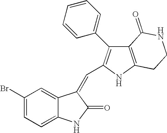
C1(Br)=CC=C2C(=C1)C(=CC1=C(C3=CC=CC=C3)C3=C(N1)CCNC3=O)C(=O)N2
